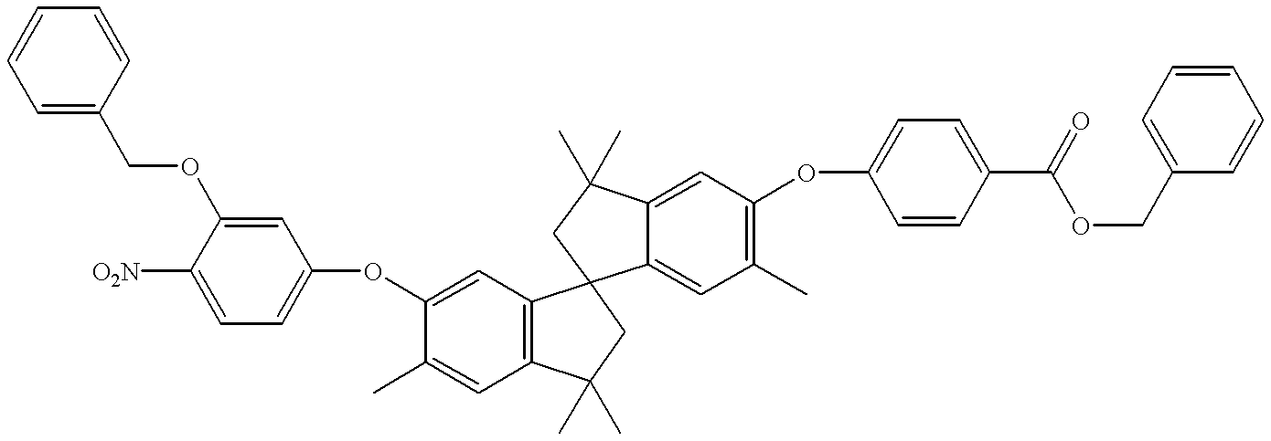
C1=C(COC2=CC(OC3=CC4=C(C=C3C)C(C)(C)CC43C4=CC(C)=C(OC5=CC=C(C(OCC6=CC=CC=C6)=O)C=C5)C=C4C(C)(C)C3)=CC=C2[O2N])C=CC=C1
